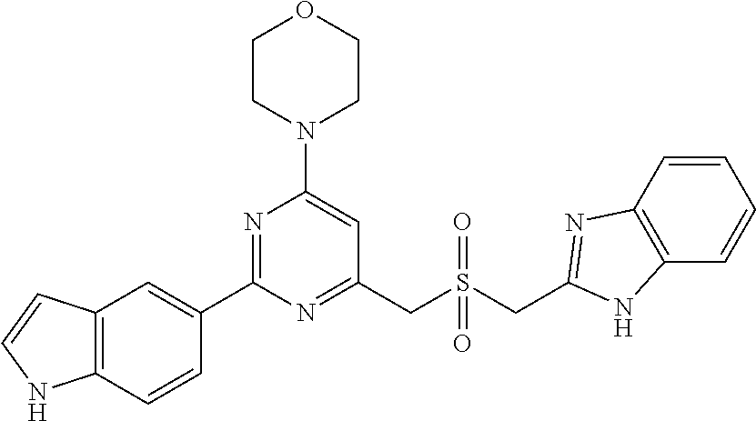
C1CN(C2=CC(CS(CC3=NC4=C(C=CC=C4)N3)(=O)=O)=NC(C3=CC4=C(C=C3)NC=C4)=N2)CCO1
